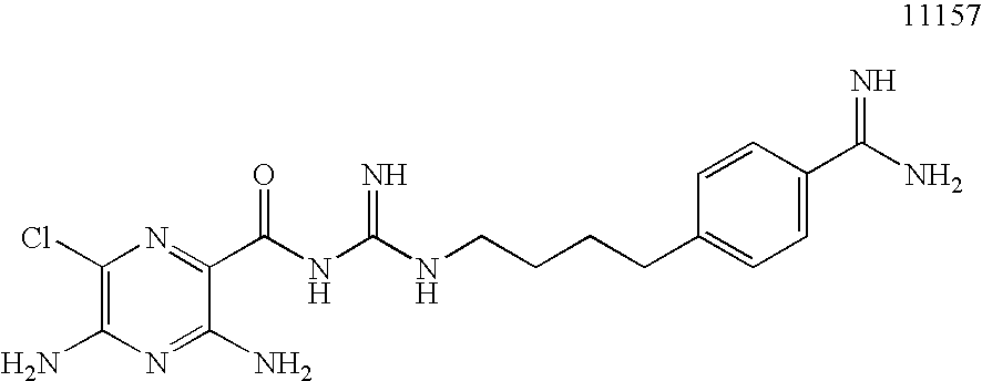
C1(Cl)=C(N)N=C(N)C(C(NC(NCCCCC2=CC=C(C(N)=N)C=C2)=N)=O)=N1
